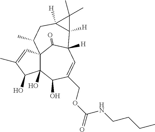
C123C(O)(C(O)C(COC(=O)NCCCC)=CC([H])(C1=O)C1([H])C([H])(CC2C)C1(C)C)C(O)C(C)=C3
